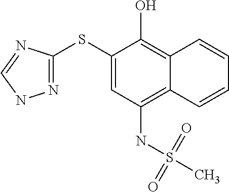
N1=C(SC2=CC(NS(C)(=O)=O)=C3C(=C2O)C=CC=C3)N=CN1
